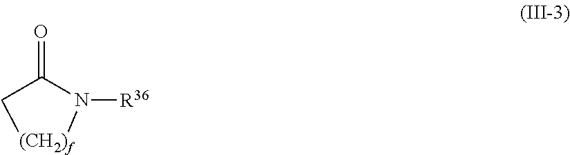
O=C1N([R36])[(CH2)f]C1
